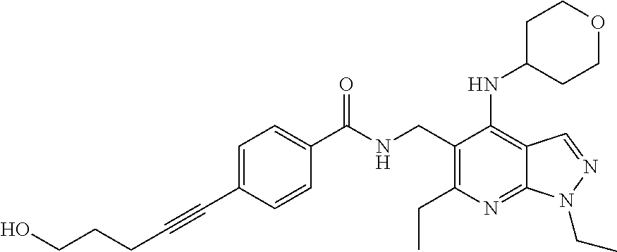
OCCCC#CC1=CC=C(C(NCC2=C(CC)N=C3C(=C2NC2CCOCC2)C=NN3CC)=O)C=C1
